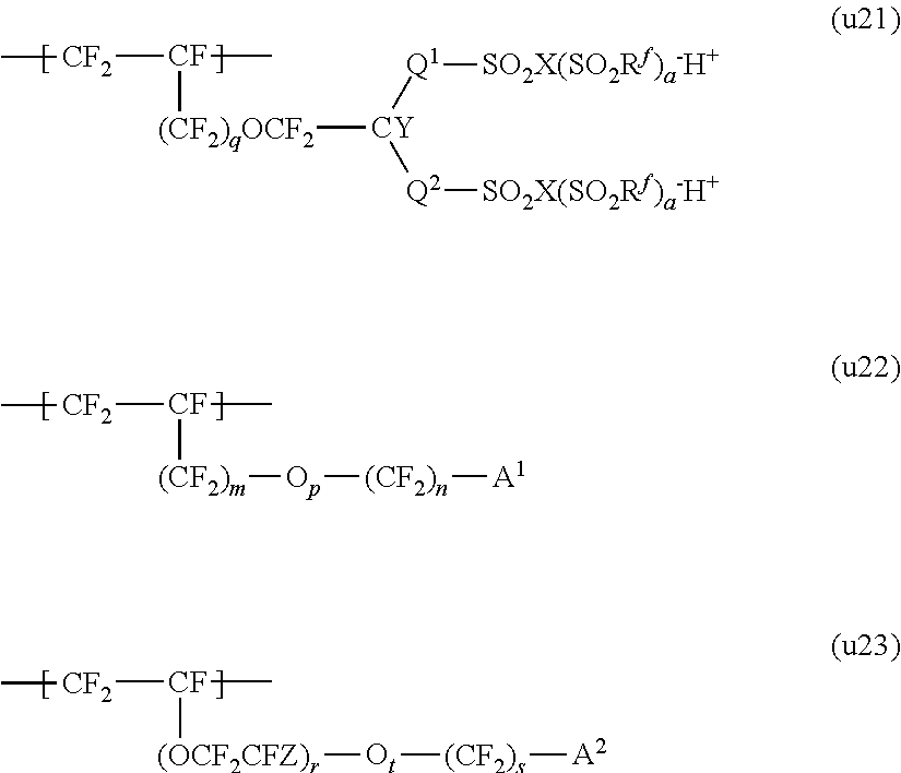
[CY]([Q1][SO2X(SO2Rf)a-H+])([Q2][SO2X(SO2Rf)a-H+])[(CF2)qOCF2][CF](C)[CF2]C.[(CF2)m]([CF](C)[CF2]C)[Op][(CF2)n][A1].[CF](C)([CF2]C)[(OCF2CFZ)r][Ot][(CF2)s][A2]
